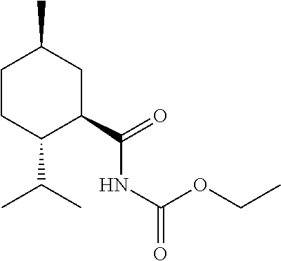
C1CC(C(C)C)C(C(=O)NC(=O)OCC)CC1C
